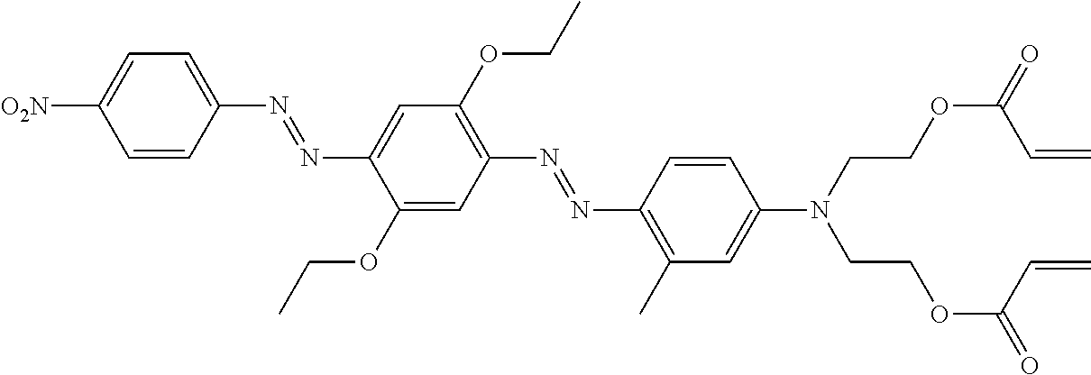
C1=CC(N=NC2=CC(OCC)=C(N=NC3=C(C)C=C(N(CCOC(=O)C=C)CCOC(=O)C=C)C=C3)C=C2OCC)=CC=C1[O2N]
